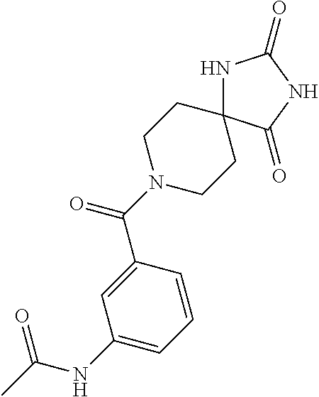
C(N1CCC2(CC1)NC(=O)NC2=O)(=O)C1=CC(NC(C)=O)=CC=C1
